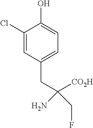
C1(Cl)=CC(CC([CO2H])(N)CF)=CC=C1O
